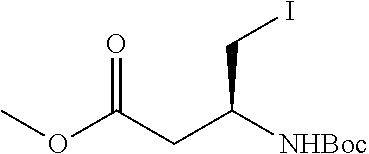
ICC(CC(OC)=O)[NHBoc]
